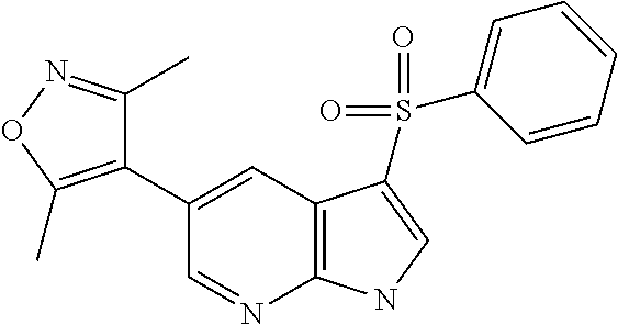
C1(C2=C(C)ON=C2C)=CC2=C(N=C1)NC=C2S(C1=CC=CC=C1)(=O)=O
